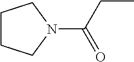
C1CCN(C(CC)=O)C1
